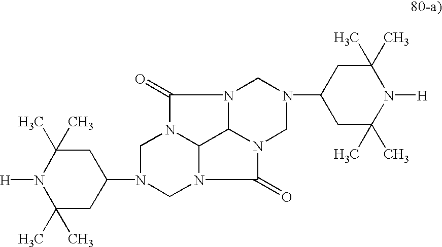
[H]N1C(C)(C)CC(N2CN3C4N(C2)C(=O)N2C4N(C3=O)CN(C3CC(C)(C)N([H])C(C)(C)C3)C2)CC1(C)C
